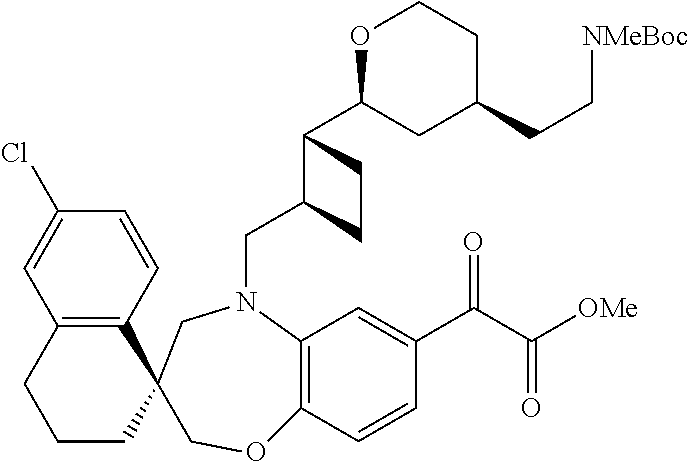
C12=C(C=CC(Cl)=C1)C1(CCC2)COC2=C(N(CC3C(C4CC(CC[NMeBoc])CCO4)CC3)C1)C=C(C(C([OMe])=O)=O)C=C2
